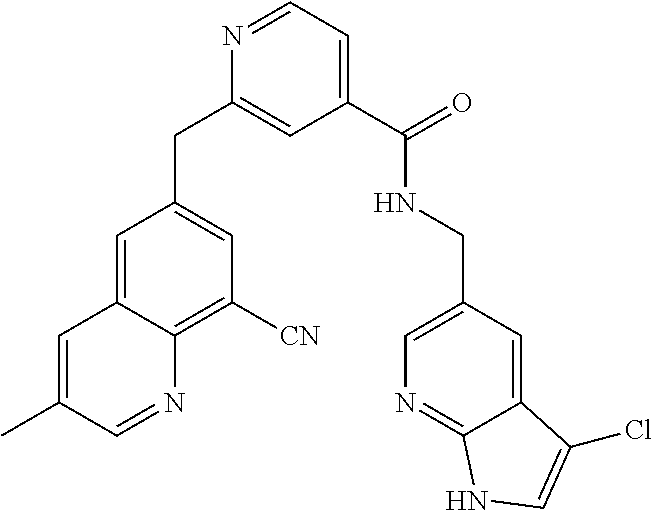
C1=C2C(=C([CN])C=C1CC1=CC(C(=O)NCC3=CN=C4C(=C3)C(Cl)=CN4)=CC=N1)N=CC(C)=C2
